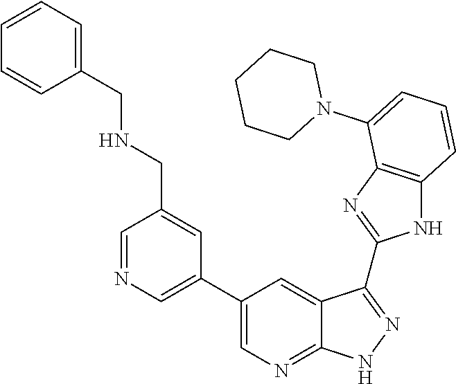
C1=NC=C(C2=CN=C3C(=C2)C(C2=NC4=C(N2)C=CC=C4N2CCCCC2)=NN3)C=C1CNCC1=CC=CC=C1
